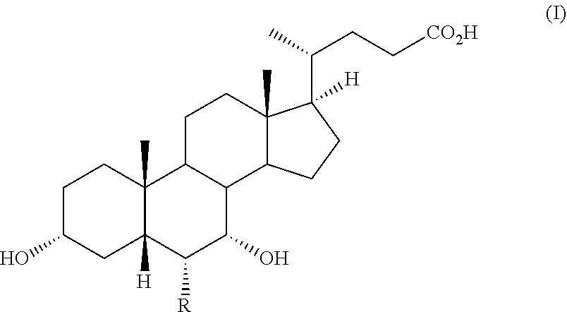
C1C(O)CC2([H])C(C)(C1)C1C(C(O)C2[R])C2C(C)(CC1)C(C(C)CC[CO2H])([H])CC2
